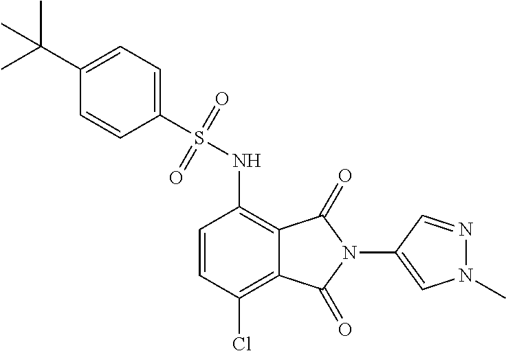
C1=CC(Cl)=C2C(=C1NS(=O)(=O)C1=CC=C(C(C)(C)C)C=C1)C(=O)N(C1=CN(C)N=C1)C2=O
